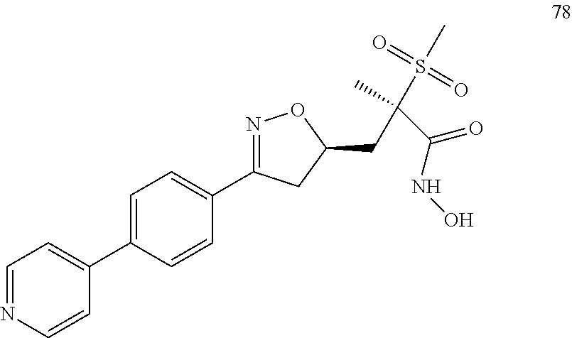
C1=CN=CC=C1C1=CC=C(C2=NOC(CC(C(NO)=O)(C)S(=O)(=O)C)C2)C=C1
